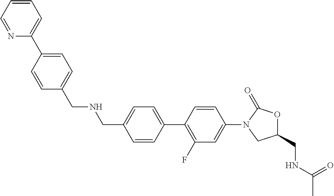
C(C1=CC=C(C2=C(F)C=C(N3CC(CNC(C)=O)OC3=O)C=C2)C=C1)NCC1=CC=C(C2=CC=CC=N2)C=C1
